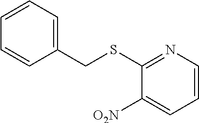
C1(CSC2=NC=CC=C2[O2N])=CC=CC=C1
